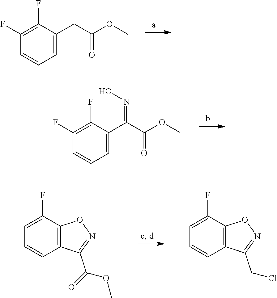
O(C)C(CC1=CC=CC(F)=C1F)=O.O(C)C(C(C1=CC=CC(F)=C1F)=NO)=O.O(C)C(C1=NOC2=C1C=CC=C2F)=O.ClCC1=NOC2=C1C=CC=C2F
